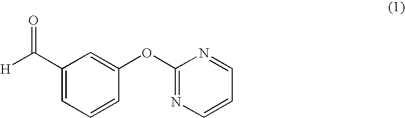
C1(C([H])=O)=CC=CC(OC2=NC=CC=N2)=C1
